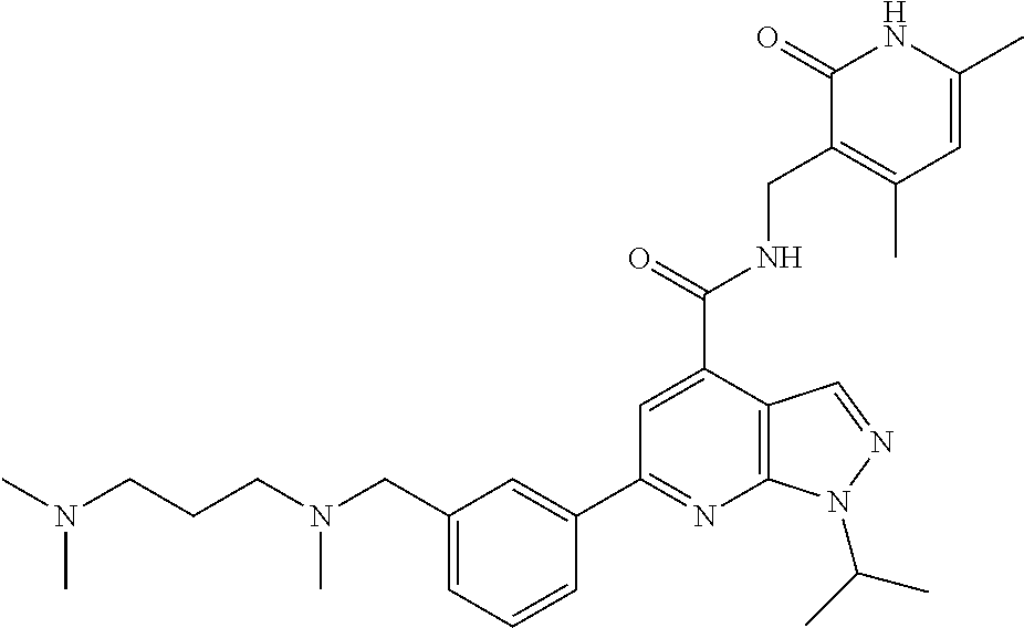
N(CCCN(C)C)(C)CC1=CC=CC(C2=NC3=C(C(C(=O)NCC4=C(C)C=C(C)NC4=O)=C2)C=NN3C(C)C)=C1
